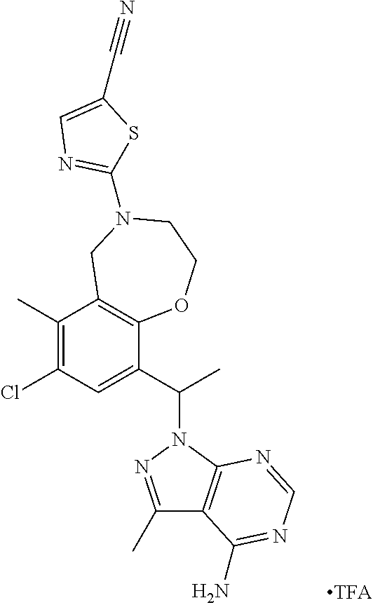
C1(Cl)=C(C)C2=C(C(C(C)N3N=C(C)C4=C3N=CN=C4N)=C1)OCCN(C1=NC=C(C#N)S1)C2
